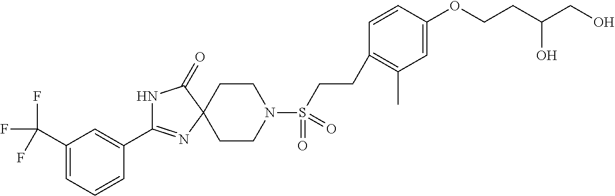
C1CN(S(CCC2=C(C)C=C(OCCC(CO)O)C=C2)(=O)=O)CCC12C(=O)NC(C1=CC(C(F)(F)F)=CC=C1)=N2
